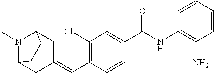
C1(C(NC2=C(N)C=CC=C2)=O)=CC(Cl)=C(C=C2CC3N(C)C(C2)CC3)C=C1
